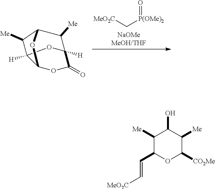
O1C(=O)C2([H])OC3([H])C1OC(C2[Me])C3[Me].C([MeO2C])[P(OMe)2]=O.C1([Me])C(C=C[MeO2C])OC([CO2Me])C([Me])C1O
